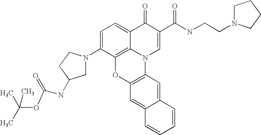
C1=C(N2CC(NC(=O)OC(C)(C)C)CC2)C2=C3C(=C1)C(=O)C(C(NCCN1CCCC1)=O)=CN3C1=C(O2)C=C2C(=C1)C=CC=C2
